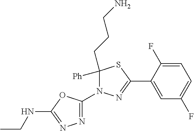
C1([Ph])(CCCN)N(C2=NN=C(NCC)O2)N=C(C2=CC(F)=CC=C2F)S1
